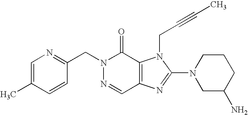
C(N1N=CC2=C(C1=O)N(CC#CC)C(N1CC(N)CCC1)=N2)C1=NC=C(C)C=C1
